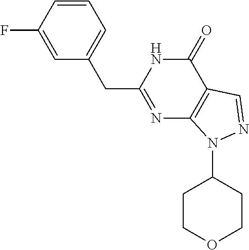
N1=C(CC2=CC=CC(F)=C2)NC(=O)C2=C1N(C1CCOCC1)N=C2
